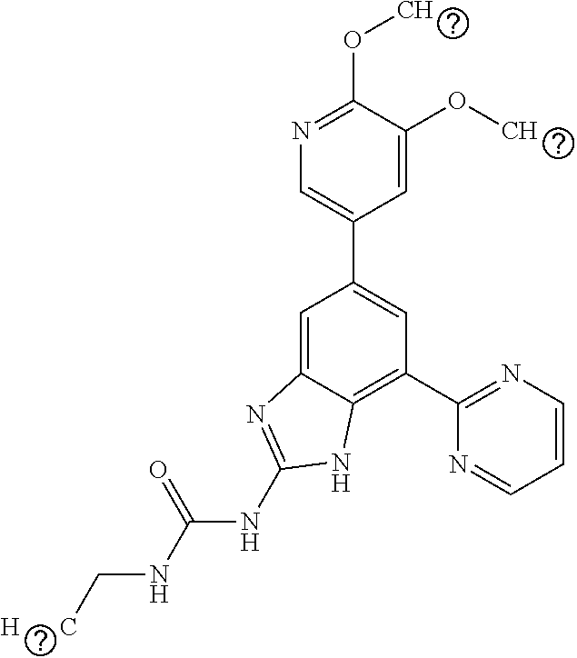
C1=C(OC)C(OC)=NC=C1C1=CC(C2=NC=CC=N2)=C2C(=C1)N=C(NC(NC[H      C])=O)N2
